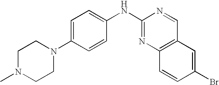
C1(NC2=NC3=C(C=N2)C=C(Br)C=C3)=CC=C(N2CCN(C)CC2)C=C1
